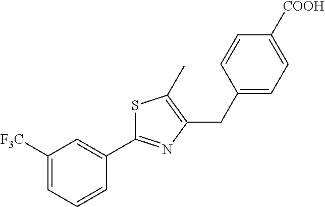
C1=C([COOH])C=CC(CC2=C(C)SC(C3=CC([F3C])=CC=C3)=N2)=C1
